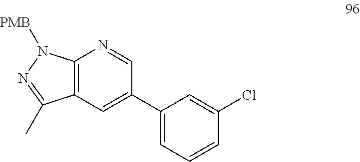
C12=C(C=C(C3=CC=CC(Cl)=C3)C=N1)C(C)=NN2[PMB]
